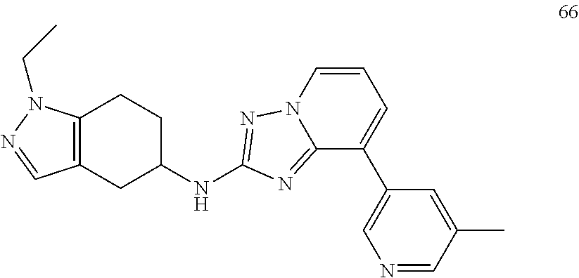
C12=C(CC(NC3=NN4C(=N3)C(C3=CN=CC(C)=C3)=CC=C4)CC1)C=NN2CC
